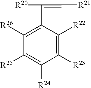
C1([R23])=C([R22])C(C([R20])=C[R21])=C([R26])C([R25])=C1[R24]
